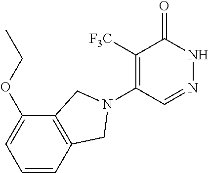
C1([F3C])=C(N2CC3=C(C(OCC)=CC=C3)C2)C=NNC1=O
